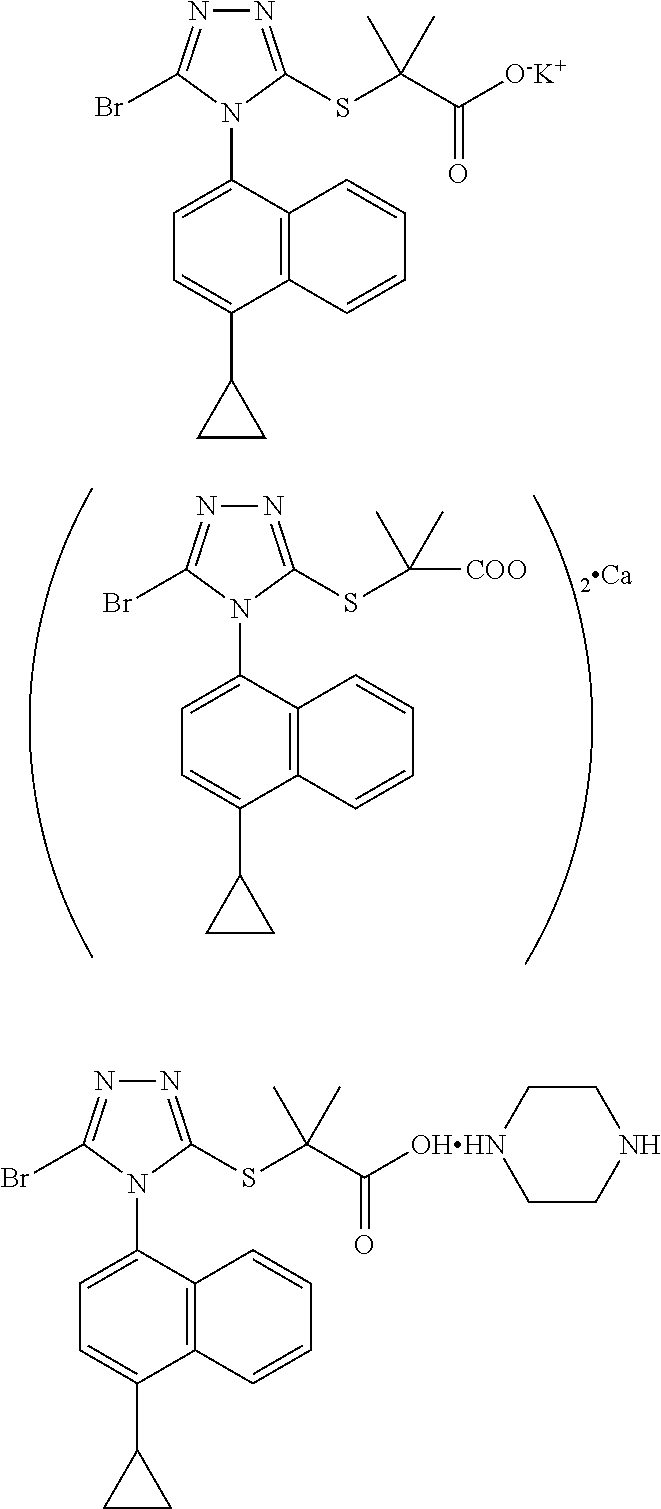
N1=C(SC(C)(C)[COO])N(C2=CC=C(C3CC3)C3=C2C=CC=C3)C(Br)=N1.N1=C(SC(C([O-K+])=O)(C)C)N(C2=CC=C(C3CC3)C3=C2C=CC=C3)C(Br)=N1.N1=C(SC(C([OHHN]2CCNCC2)=O)(C)C)N(C2=CC=C(C3CC3)C3=C2C=CC=C3)C(Br)=N1
